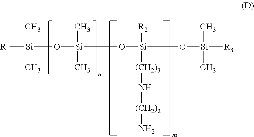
O([Si](C)(C)O[Si]([R2])(O[Si]([R3])(C)C)[(CH2)3]N[(CH2)2]N)[Si](C)(C)[R1]
